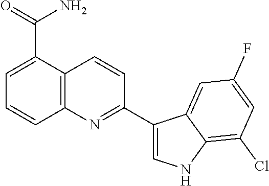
C1(C2=CNC3=C(Cl)C=C(F)C=C23)=NC2=C(C=C1)C(C(=O)N)=CC=C2
